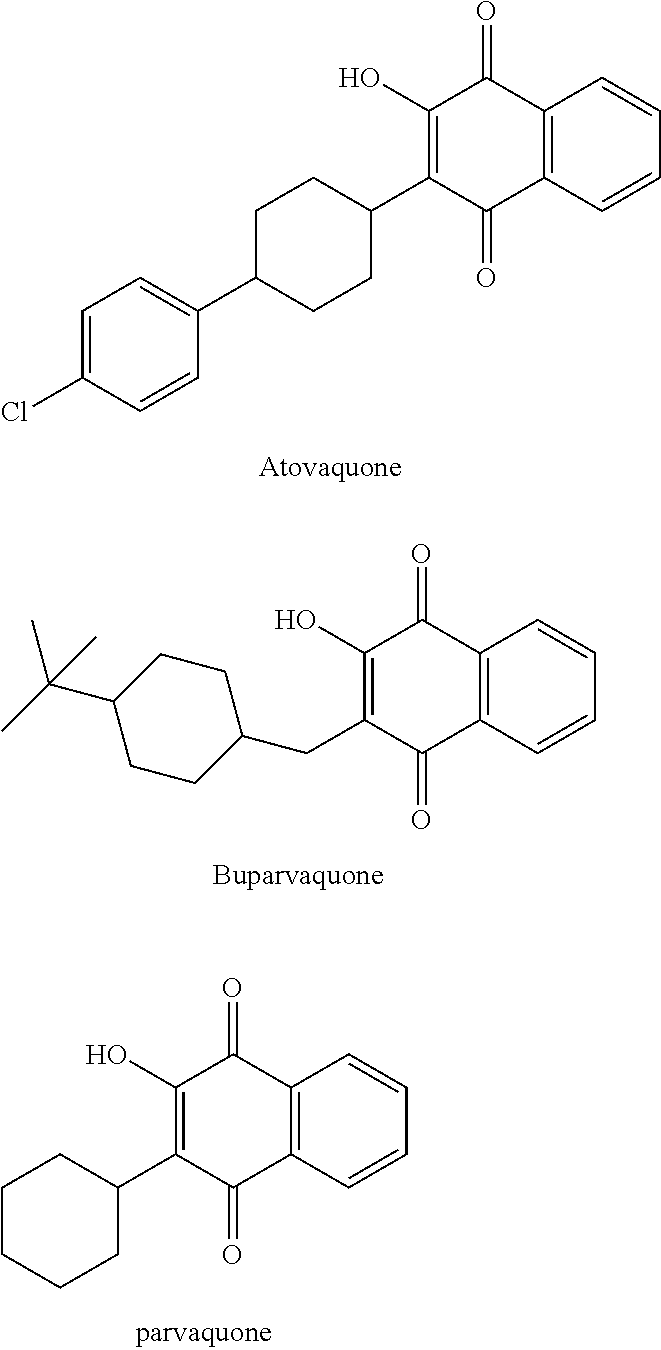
C12=C(C=CC=C1)C(=O)C(C1CCC(C3=CC=C(Cl)C=C3)CC1)=C(O)C2=O.C12=C(C=CC=C1)C(=O)C(CC1CCC(C(C)(C)C)CC1)=C(O)C2=O.C12=C(C=CC=C1)C(=O)C(C1CCCCC1)=C(O)C2=O
